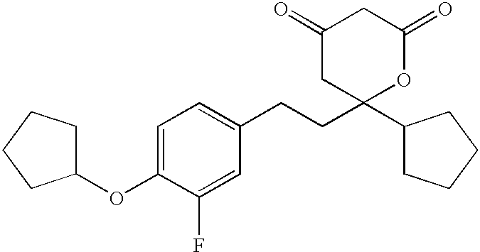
C1(=O)CC(C2CCCC2)(CCC2=CC=C(OC3CCCC3)C(F)=C2)OC(=O)C1
